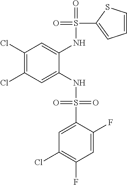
C1(Cl)=C(Cl)C=C(NS(=O)(=O)C2=CC(Cl)=C(F)C=C2F)C(NS(=O)(C2=CC=CS2)=O)=C1
